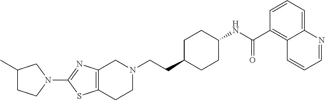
C1(N2CC(C)CC2)=NC2=C(S1)CCN(CCC1CCC(NC(C3=C4C(=CC=C3)N=CC=C4)=O)CC1)C2
